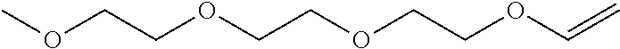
C(COC=C)OCCOCCOC
